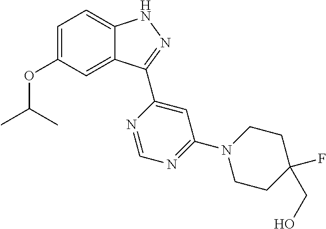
C1=C(OC(C)C)C=C2C(=C1)NN=C2C1=CC(N2CCC(F)(CO)CC2)=NC=N1
